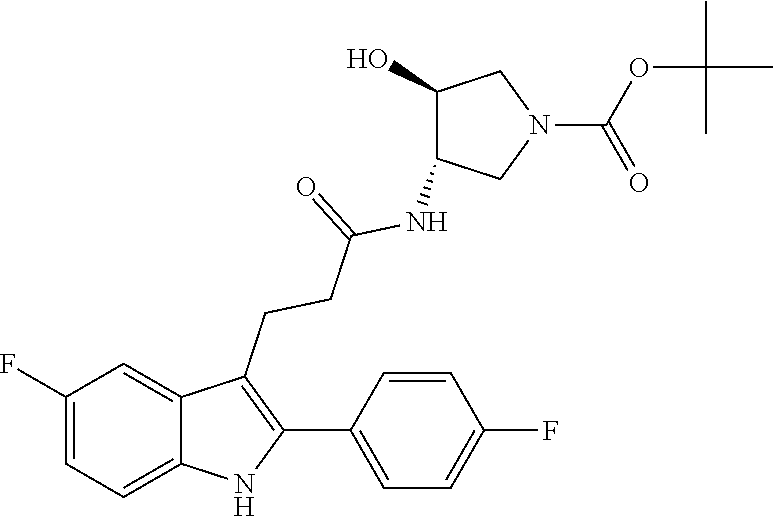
C12=CC=C(F)C=C1C(CCC(=O)NC1C(O)CN(C(OC(C)(C)C)=O)C1)=C(C1=CC=C(F)C=C1)N2
